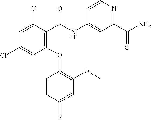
C1(OC2=C(OC)C=C(F)C=C2)=C(C(NC2=CC(C(N)=O)=NC=C2)=O)C(Cl)=CC(Cl)=C1
